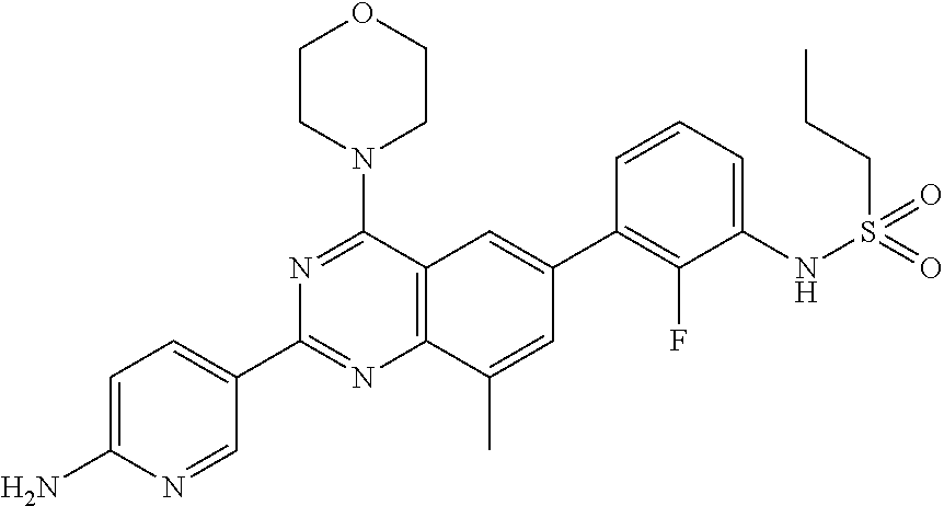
C12=C(C(C)=CC(C3=C(F)C(NS(CCC)(=O)=O)=CC=C3)=C1)N=C(C1=CC=C(N)N=C1)N=C2N1CCOCC1
